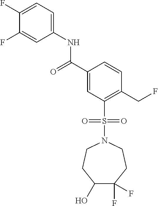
C(C1=CC(S(N2CCC(F)(F)C(O)CC2)(=O)=O)=C(CF)C=C1)(=O)NC1=CC=C(F)C(F)=C1
